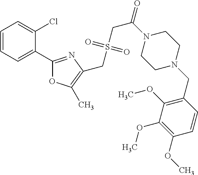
C1=CC=C(C2=NC(CS(=O)(=O)CC(=O)N3CCN(CC4=C(OC)C(OC)=C(OC)C=C4)CC3)=C(C)O2)C(Cl)=C1
